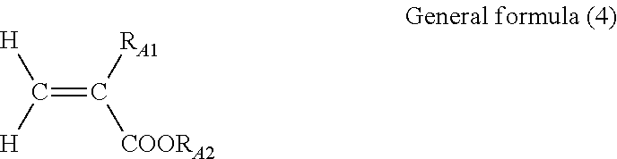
C(=C([RA1])[COORA2])([H])[H]
